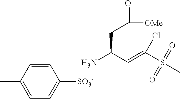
C1=CC(C)=CC=C1[SO3-].C(C(C=C(S(C)(=O)=O)Cl)N)C(=O)[OMe]
